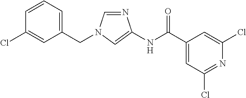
C1=NC(NC(=O)C2=CC(Cl)=NC(Cl)=C2)=CN1CC1=CC=CC(Cl)=C1
